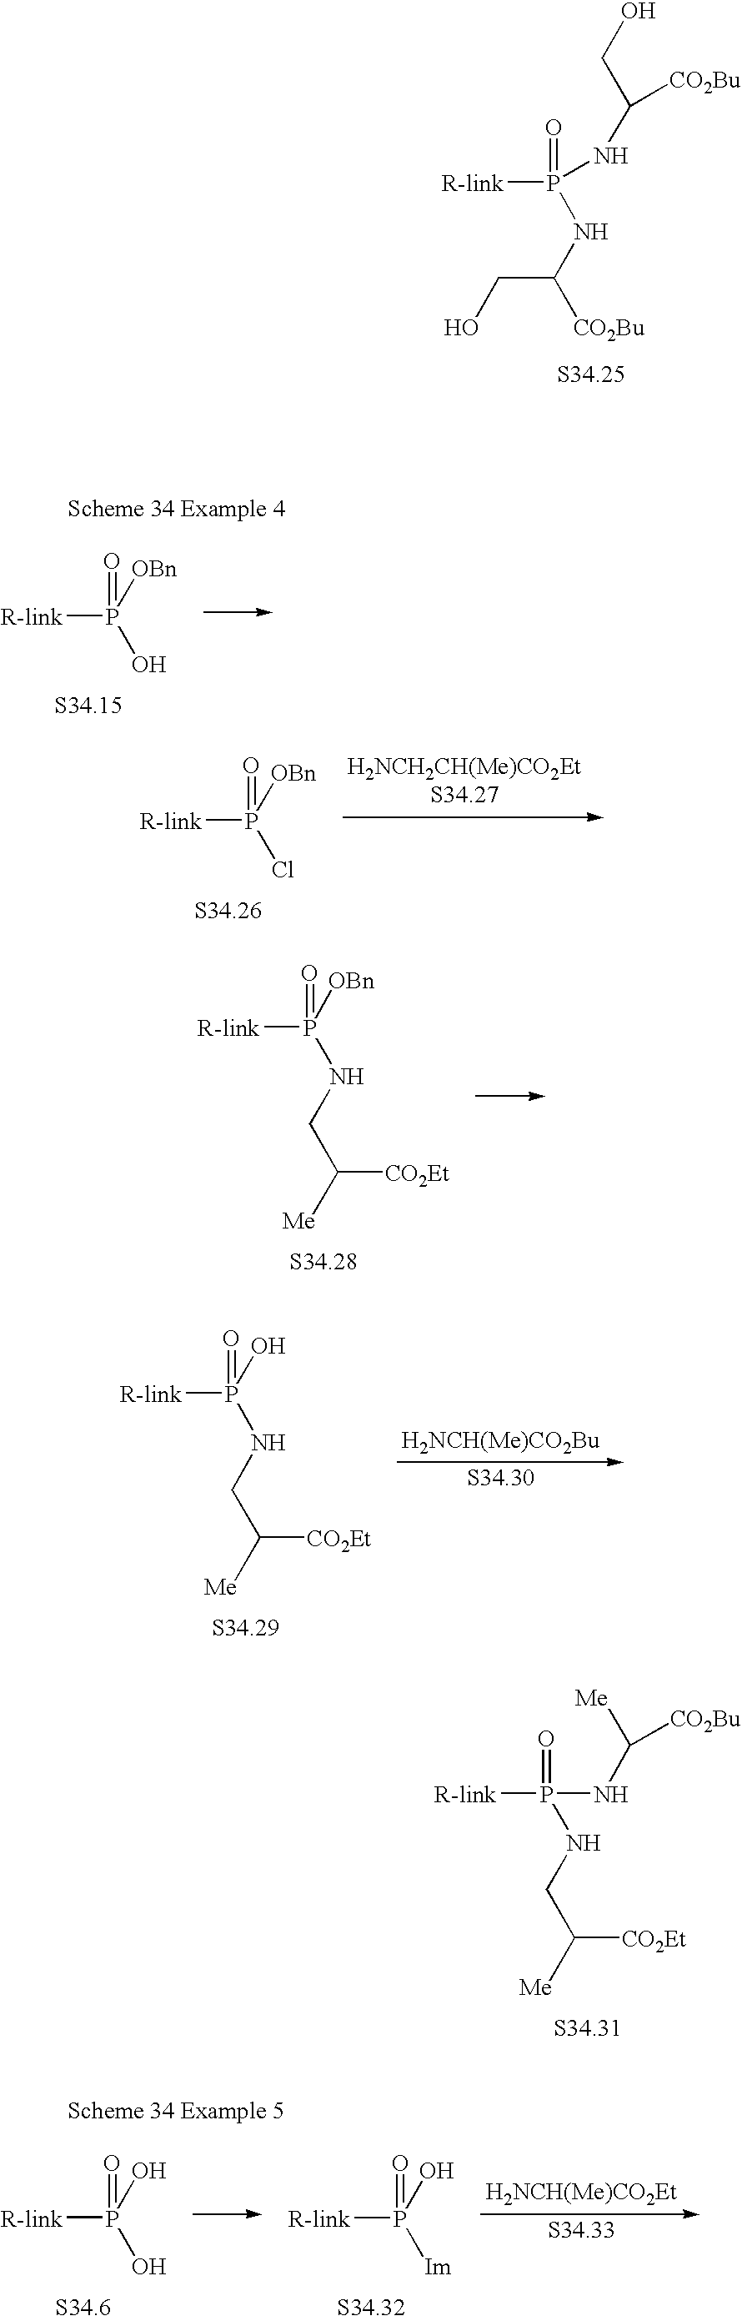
[R-link]P(NC([CO2Bu])CO)(=O)NC([CO2Bu])CO.[R-link]P(O)(=O)[OBn].[R-link]P(Cl)(=O)[OBn].[R-link]P(NCC([Me])[CO2Et])(=O)[OBn].[R-link]P(NCC([Me])[CO2Et])(=O)O.[H2NCH(Me)CO2Bu].[R-link]P(NCC([Me])[CO2Et])(=O)NC([CO2Bu])[Me].[R-link]P(O)(=O)O.[R-link]P([Im])(=O)O.[H2NCH(Me)CO2Et]
